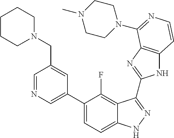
C1=C(C2=CC=C3C(=C2F)C(C2=NC4=C(N2)C=CN=C4N2CCN(C)CC2)=NN3)C=C(CN2CCCCC2)C=N1
